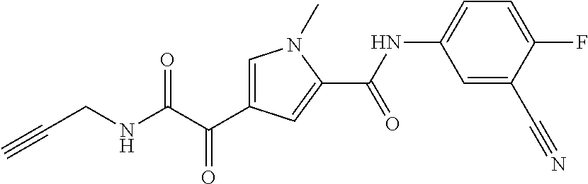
C1=C(C(=O)C(=O)NCC#C)C=C(C(NC2=CC=C(F)C(C#N)=C2)=O)N1C
